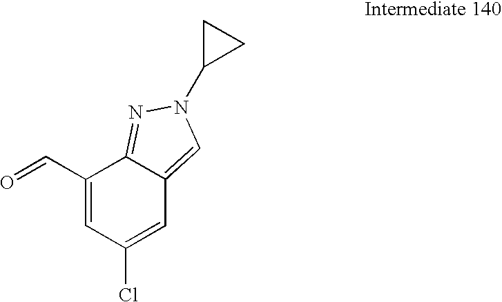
C1(C=O)=CC(Cl)=CC2=CN(C3CC3)N=C12
